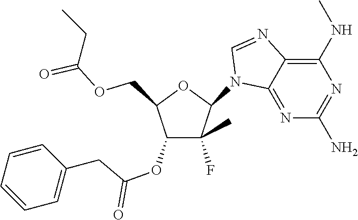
C1(N2C3=NC(N)=NC(NC)=C3N=C2)C(F)(C)C(OC(CC2=CC=CC=C2)=O)C(COC(CC)=O)O1
